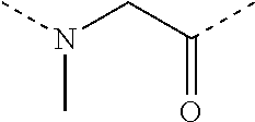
N(C)(CC(C)=O)C
